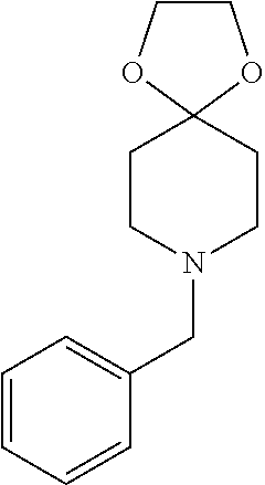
C1=CC=CC(CN2CCC3(CC2)OCCO3)=C1
